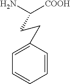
C1=CC(CCC([COOH])N)=CC=C1
